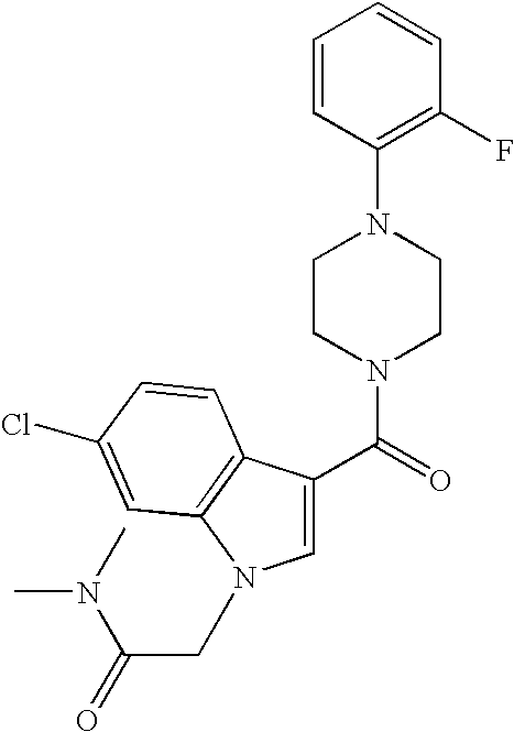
C1=CC(N2CCN(C(=O)C3=CN(CC(=O)N(C)C)C4=C3C=CC(Cl)=C4)CC2)=C(F)C=C1
